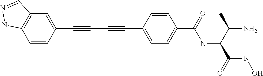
C1(C#CC#CC2=CC=C(C(=O)NC(C(C)N)C(=O)NO)C=C2)=CC2=C(C=C1)NN=C2
